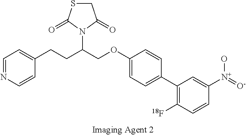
C1=NC=CC(CCC(COC2=CC=C(C3=C([18F])C=CC([N+](=[O-])O)=C3)C=C2)N2C(=O)SCC2=O)=C1
